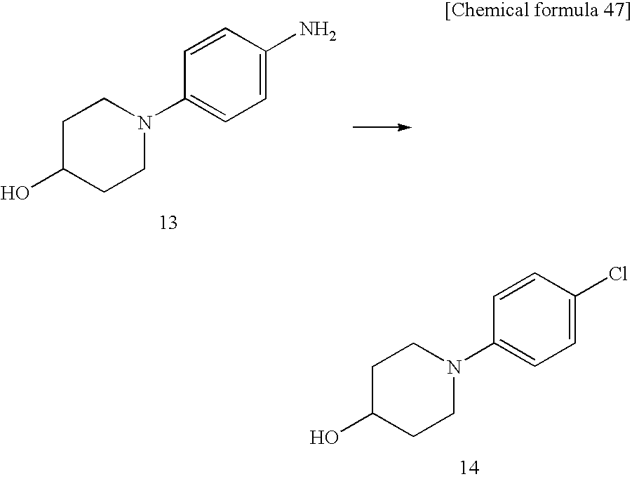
C1C(O)CCN(C2=CC=C(Cl)C=C2)C1.C1C(O)CCN(C2=CC=C(N)C=C2)C1
